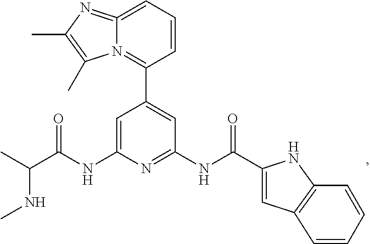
C1=C(NC(C(C)NC)=O)N=C(NC(=O)C2=CC3=C(N2)C=CC=C3)C=C1C1=N2C(=CC=C1)=NC(C)=C2C
